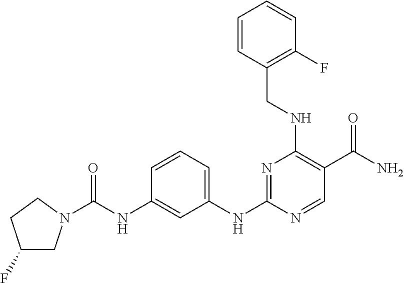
C1(CNC2=C(C(N)=O)C=NC(NC3=CC=CC(NC(=O)N4CC(F)CC4)=C3)=N2)=C(F)C=CC=C1
